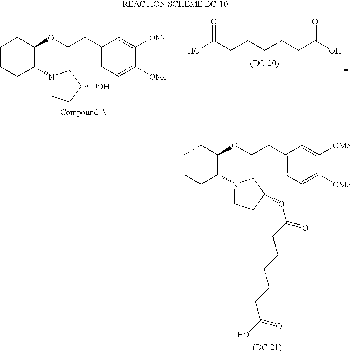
C1CCC(N2CCC(O)C2)C(OCCC2=CC=C([OMe])C([OMe])=C2)C1.[(DC-20)].OC(CCCCCC(O)=O)=O.[(DC-21)].C1CCC(N2CCC(OC(=O)CCCCCC(O)=O)C2)C(OCCC2=CC=C([OMe])C([OMe])=C2)C1
